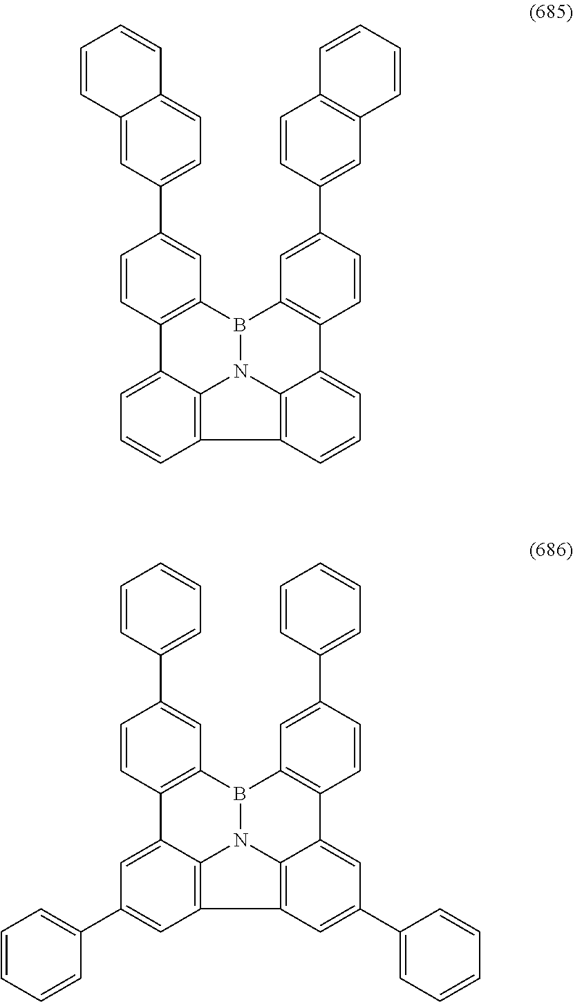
C1=CC2=C(C=C1C1=CC=C3C(=C1)C=CC=C3)B1N3C4=C(C=CC=C24)C2=C3C(=CC=C2)C2=C1C=C(C1=CC3=C(C=C1)C=CC=C3)C=C2.C1=CC2=C(C=C1C1=CC=CC=C1)B1N3C4=C(C=C(C5=CC=CC=C5)C=C24)C2=C3C(=CC(C3=CC=CC=C3)=C2)C2=C1C=C(C1=CC=CC=C1)C=C2
